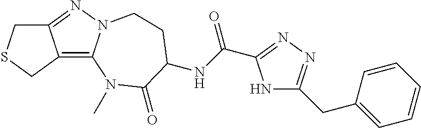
C12=C3N(N=C1CSC2)CCC(NC(=O)C1=NN=C(CC2=CC=CC=C2)N1)C(=O)N3C
